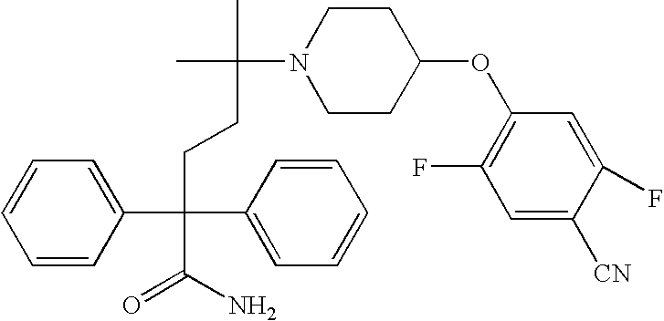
C1=CC(C(CCC(C)(C)N2CCC(OC3=C(F)C=C([CN])C(F)=C3)CC2)(C2=CC=CC=C2)C(N)=O)=CC=C1
